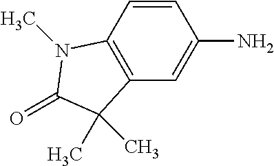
C1=CC2=C(C=C1N)C(C)(C)C(=O)N2C
